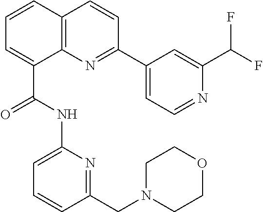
C1=CC2=C(C(C(NC3=CC=CC(CN4CCOCC4)=N3)=O)=C1)N=C(C1=CC=NC(C(F)F)=C1)C=C2
